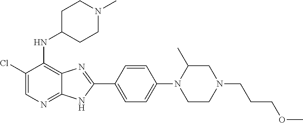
C1(Cl)=CN=C2C(=C1NC1CCN(C)CC1)N=C(C1=CC=C(N3C(C)CN(CCCOC)CC3)C=C1)N2
